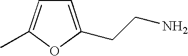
C1=C(CCN)OC(C)=C1
